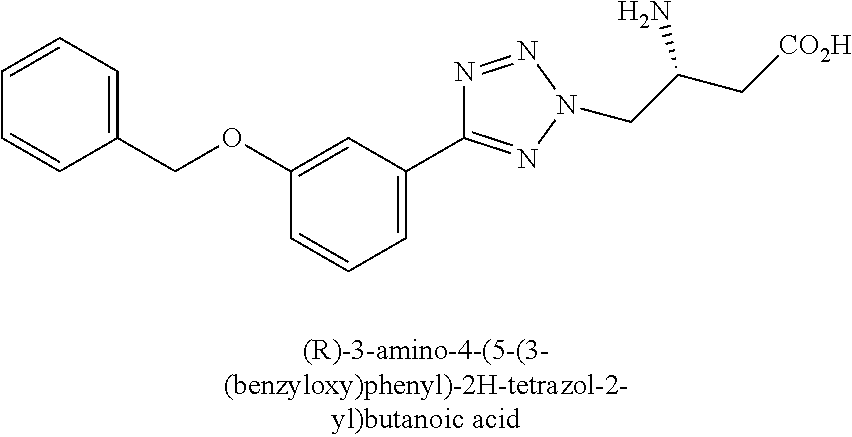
C1=CC=C(C2=NN(CC(C[CO2H])N)N=N2)C=C1OCC1=CC=CC=C1
